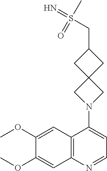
C12=C(N=CC=C1N1CC3(C1)CC(CS(=N)(C)=O)C3)C=C(OC)C(OC)=C2
